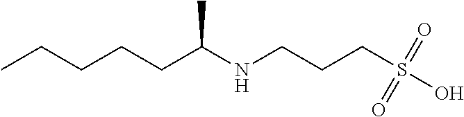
CCCCCC(NCCCS(O)(=O)=O)C
